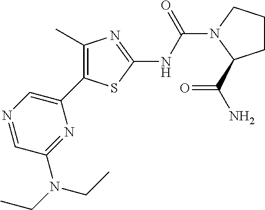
N1=CC(N(CC)CC)=NC(C2=C(C)N=C(NC(=O)N3CCCC3C(=O)N)S2)=C1
